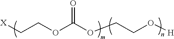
[X]CCOC(OCCO[H])=O
